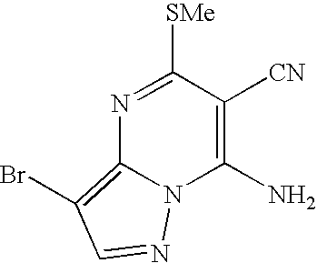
N1=C([SMe])C([CN])=C(N)N2C1=C(Br)C=N2
